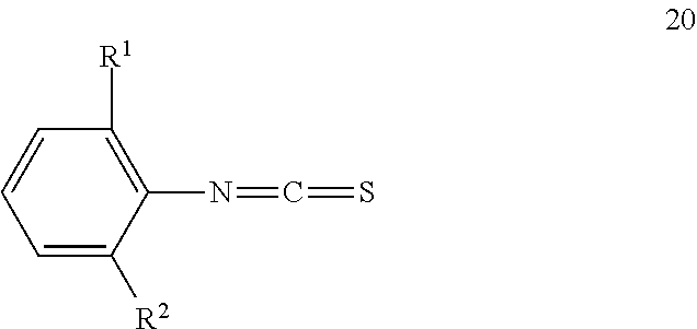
C1=CC=C([R2])C(N=C=S)=C1[R1]
